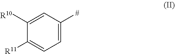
C1=C([#])C=C([R10])C([R11])=C1
